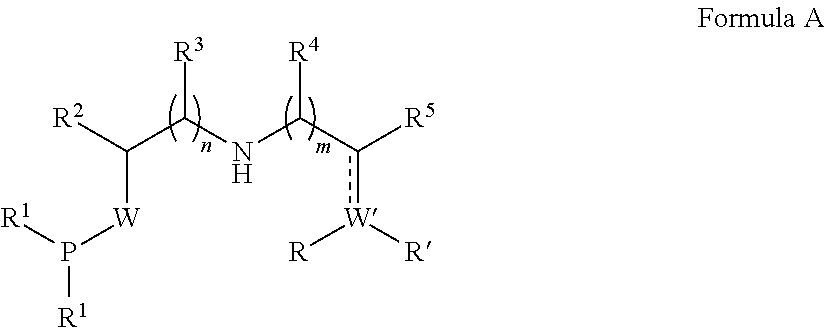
P([W]C(C(NC(c([W]([R])[R])[R5])[R4])[R3])[R2])([R1])[R1]
